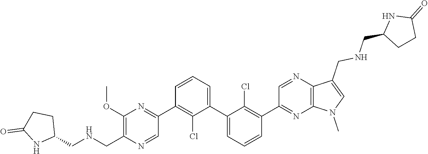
C1(C2=NC(OC)=C(C[HN]CC3CCC(=O)N3)N=C2)=C(Cl)C(C2=CC=CC(C3=NC4=C(N=C3)C(CNCC3CCC(=O)N3)=CN4C)=C2Cl)=CC=C1
